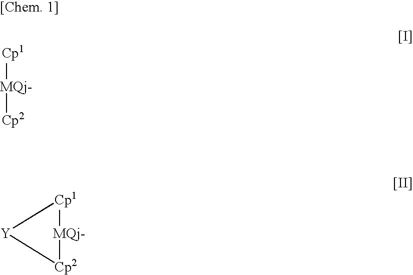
[Cp1][MQj-][Cp2].[Cp1]1[MQj-][Cp2][Y]1
